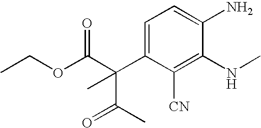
C1=C(C(C(C)=O)(C)C(OCC)=O)C([CN])=C(NC)C(N)=C1
